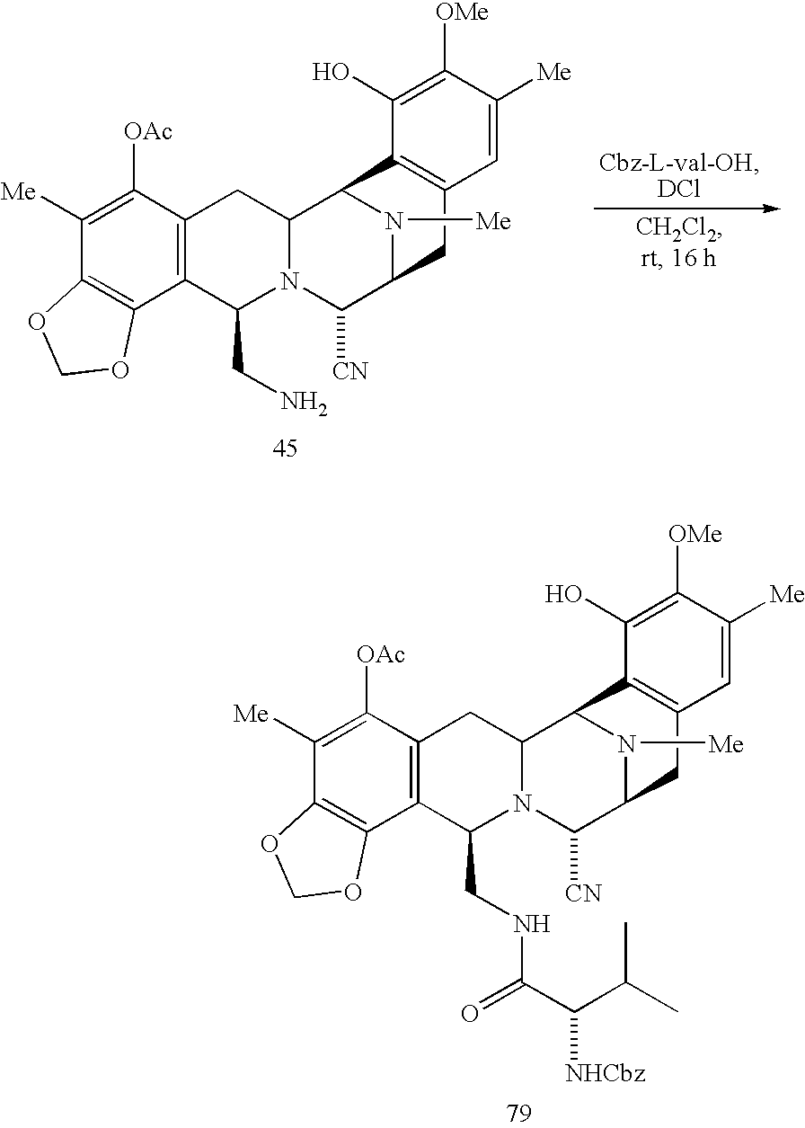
C1([OAc])=C([Me])C2=C(C3=C1CC1N(C3CN)C([CN])C3N([Me])C1C1=C(C=C([Me])C([OMe])=C1O)C3)OCO2.C1([OAc])=C([Me])C2=C(C3=C1CC1N(C3CNC(=O)C(C(C)C)[NHCbz])C([CN])C3N([Me])C1C1=C(C=C([Me])C([OMe])=C1O)C3)OCO2
